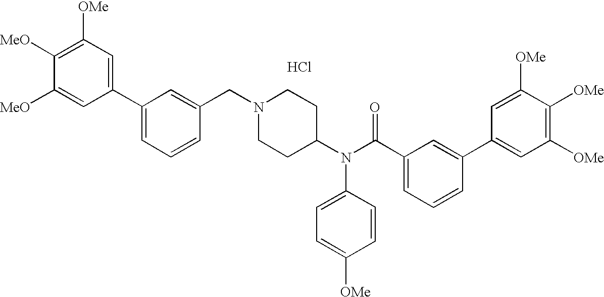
C1([OMe])=C([MeO])C([MeO])=CC(C2=CC=CC(CN3CCC(N(C(C4=CC=CC(C5=CC([OMe])=C([OMe])C([OMe])=C5)=C4)=O)C4=CC=C([OMe])C=C4)CC3)=C2)=C1.Cl
